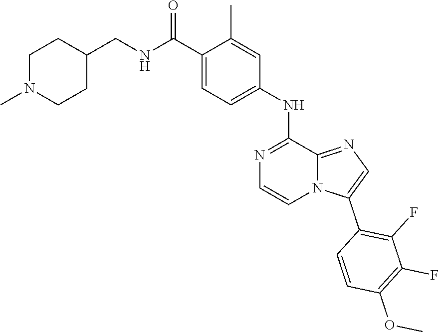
C1=C(C(NCC2CCN(C)CC2)=O)C(C)=CC(NC2=NC=CN3C2=NC=C3C2=C(F)C(F)=C(OC)C=C2)=C1
